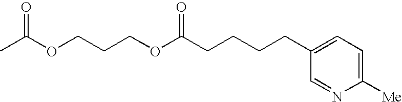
CC(OCCCOC(CCCCC1=CC=C([Me])N=C1)=O)=O
